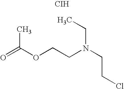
CC(OCCN(CC)CCCl)=O.[CIH]
